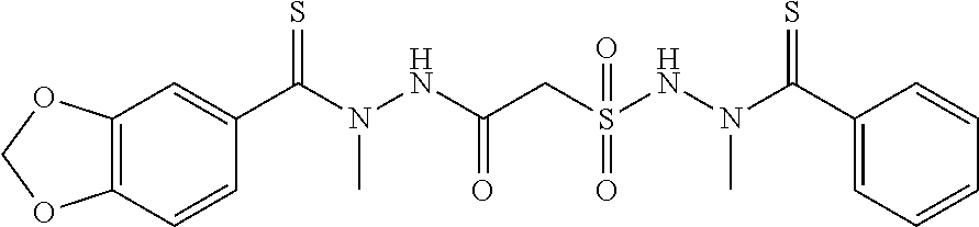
C12=C(C=CC(C(N(C)NC(=O)CS(NN(C)C(=S)C3=CC=CC=C3)(=O)=O)=S)=C1)OCO2
